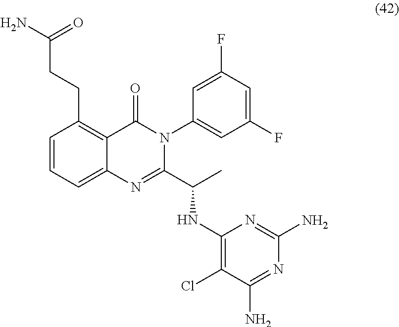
C1=CC=C2C(=C1CCC(=O)N)C(=O)N(C1=CC(F)=CC(F)=C1)C(C(C)NC1=C(Cl)C(N)=NC(N)=N1)=N2
